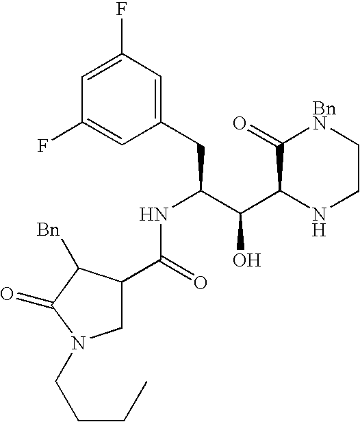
C1C(C(NC(CC2=CC(F)=CC(F)=C2)C(C2NCC[BnN]C2=O)O)=O)C([Bn])C(=O)N1CCCC
